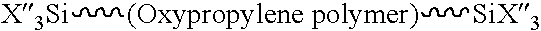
[X3Si][(Oxypropylene polymer)][SiX3]
